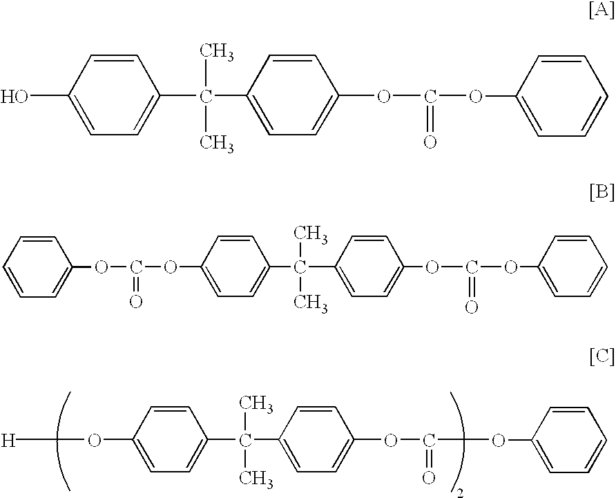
C1=CC(O[H])=CC=C1C(C1=CC=C(OC(=O)OC2=CC=CC=C2)C=C1)(C)C.C1=CC(O)=CC=C1C(C1=CC=C(OC(=O)OC2=CC=CC=C2)C=C1)(C)C.C1=CC(OC(OC2=CC=CC=C2)=O)=CC=C1C(C1=CC=C(OC(=O)OC2=CC=CC=C2)C=C1)(C)C
